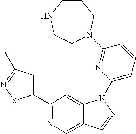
C1(C2=CC(C)=NS2)=NC=C2C(=C1)N(C1=CC=CC(N3CCNCCC3)=N1)N=C2
